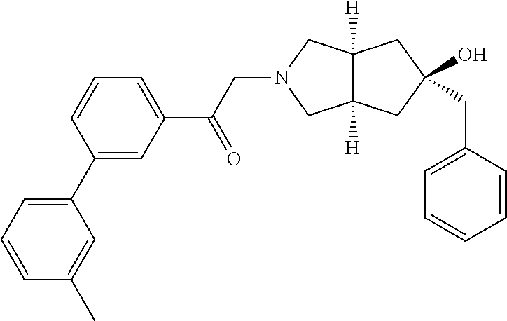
C12([H])C([H])(CC(CC3=CC=CC=C3)(O)C1)CN(CC(C1=CC=CC(C3=CC=CC(C)=C3)=C1)=O)C2
